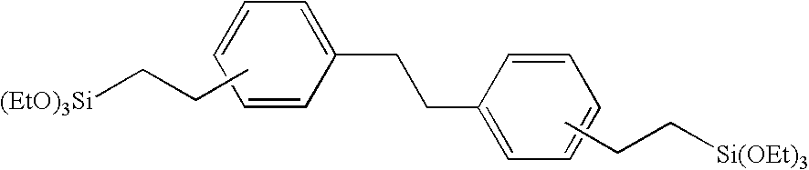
CCC[(EtO)3Si].C1=C(CCC2=CC=CC=C2)C=CC=C1.CCC[Si(OEt)3]
